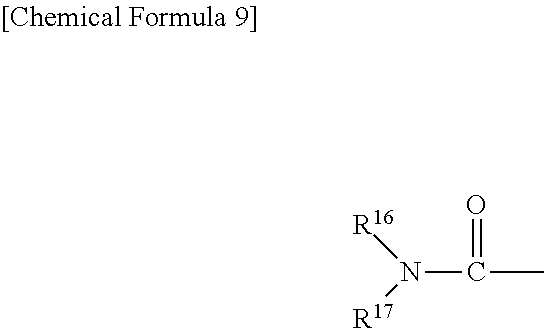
N(C(C)=O)([R16])[R17]
